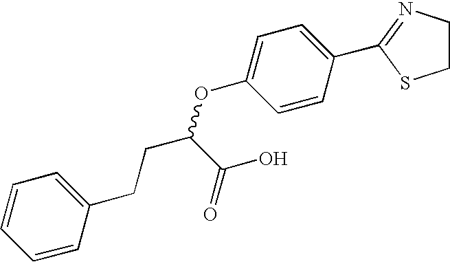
C1=C(OC(CCC2=CC=CC=C2)C(O)=O)C=CC(C2=NCCS2)=C1
